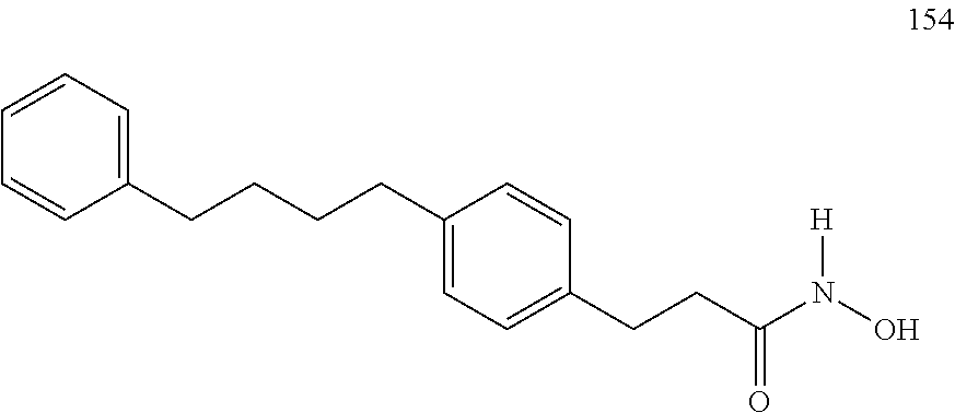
C(CC1=CC=C(CCCCC2=CC=CC=C2)C=C1)C(N(O)[H])=O
